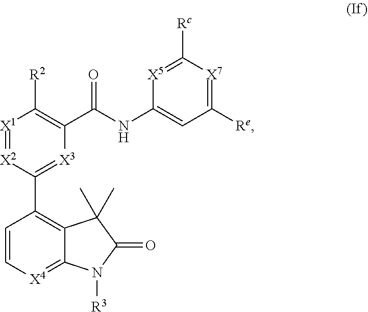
C1=C[X4]=C2C(=C1C1=[X3]C(C(NC3=CC([Re])=[X7]C([Rc])=[X5]3)=O)=C([R2])[X1]=[X2]1)C(C)(C)C(=O)N2[R3]
